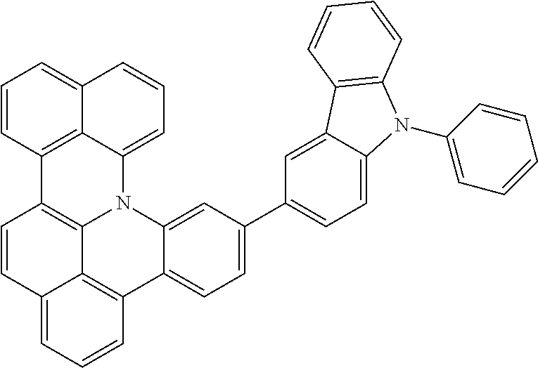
C1=CC2=CC=CC3=C2C2=C1C1=C4C(=CC=CC4=CC=C1)N2C1=CC(C2=CC=C4C(=C2)C2=C(N4C4=CC=CC=C4)C=CC=C2)=CC=C13
